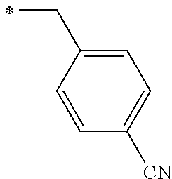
C(C1=CC=C([CN])C=C1)C
